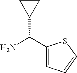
C1(C(N)C2CC2)=CC=CS1
